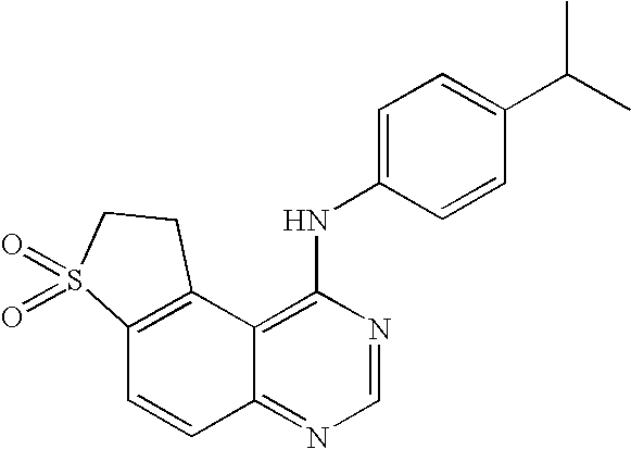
C12=C(C3=C(NC4=CC=C(C(C)C)C=C4)N=CN=C3C=C1)CCS2(=O)=O
